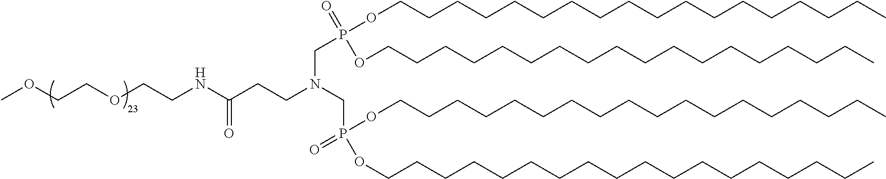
C(CCN(CP(OCCCCCCCCCCCCCCCCCC)(=O)OCCCCCCCCCCCCCCCCCC)CP(OCCCCCCCCCCCCCCCCCC)(=O)OCCCCCCCCCCCCCCCCCC)(NCCOCCOC)=O
